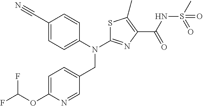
C1(C#N)=CC=C(N(C2=NC(C(NS(C)(=O)=O)=O)=C(C)S2)CC2=CC=C(OC(F)F)N=C2)C=C1
